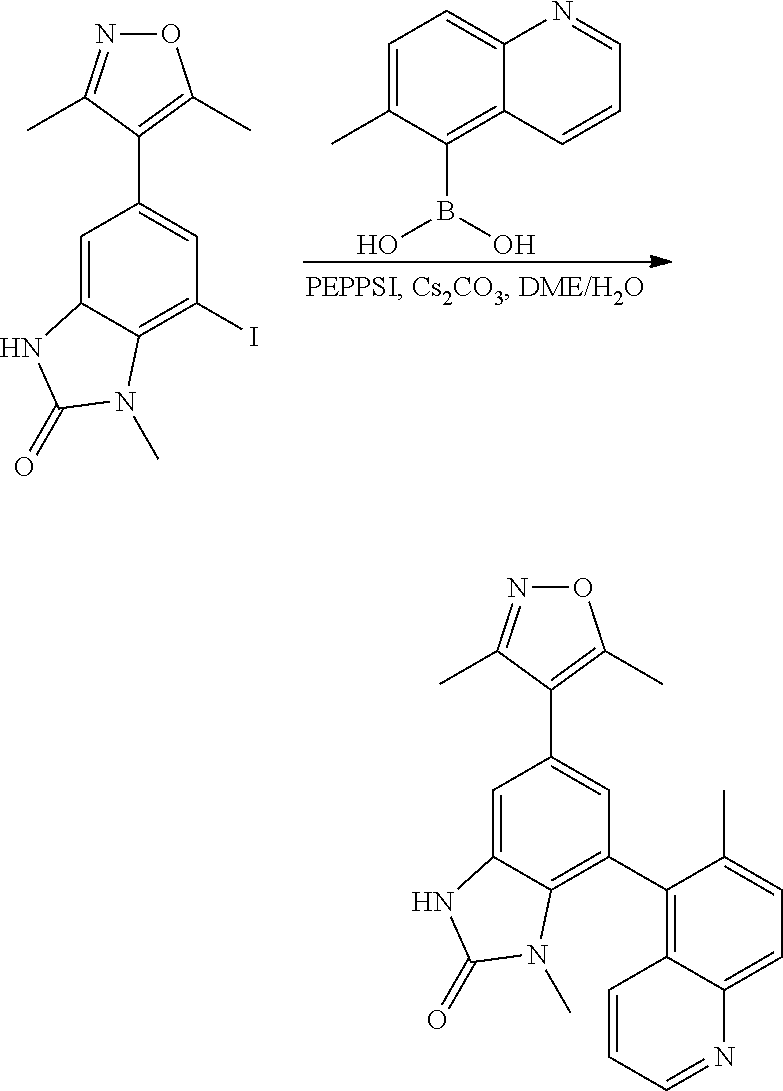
C1=C2C(=C(C3=C4C(=CC=C3C)N=CC=C4)C=C1C1=C(C)ON=C1C)N(C)C(=O)N2.C1=C2C(=C(I)C=C1C1=C(C)ON=C1C)N(C)C(=O)N2.C1=C(C)C(B(O)O)=C2C(=C1)N=CC=C2
